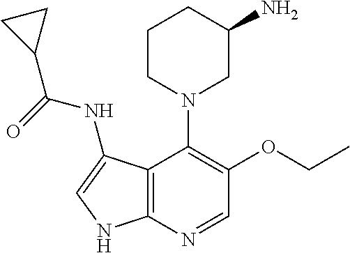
C12=C(N=CC(OCC)=C1N1CC(N)CCC1)NC=C2NC(=O)C1CC1
